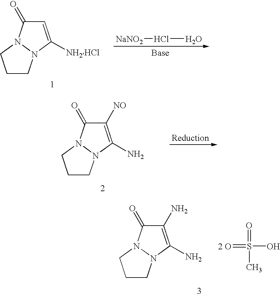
C1CN2N(C1)C(=O)C=C2[NH2HCl].[NaNO2]ClO.C1CN2N(C1)C(=O)C([NO])=C2N.C1CN2N(C1)C(=O)C(N)=C2N.[2 O]=S(O)(=O)C
